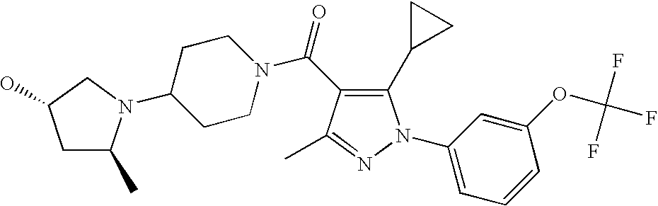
C(=O)(N1CCC(N2C(C)CC(O)C2)CC1)C1=C(C2CC2)N(C2=CC=CC(OC(F)(F)F)=C2)N=C1C
